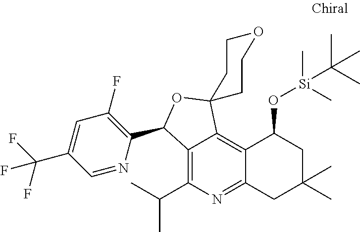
C12=C(C(C)C)N=C3C(=C1C1(OC2C2=C(F)C=C(C(F)(F)F)C=N2)CCOCC1)C(O[Si](C(C)(C)C)(C)C)CC(C)(C)C3
